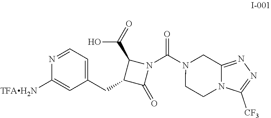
N1=CC=C(CC2C(=O)N(C(N3CC4=NN=C([CF3])N4CC3)=O)C2C(=O)O)C=C1[TFAH2N]
